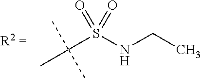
C(S(NCC)(=O)=O)(C)(C)C
